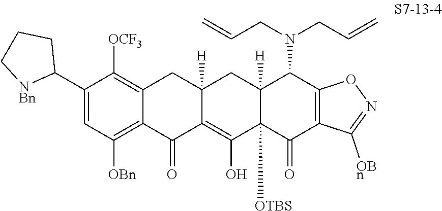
C1(C2CCC[NBn]2)=CC([OBn])=C2C(=C1[OCF3])CC1([H])C(=C(O)C3([OTBS])C([H])(C1)C(N(CC=C)CC=C)C1=C(C3=O)C([OBn])=NO1)C2=O
